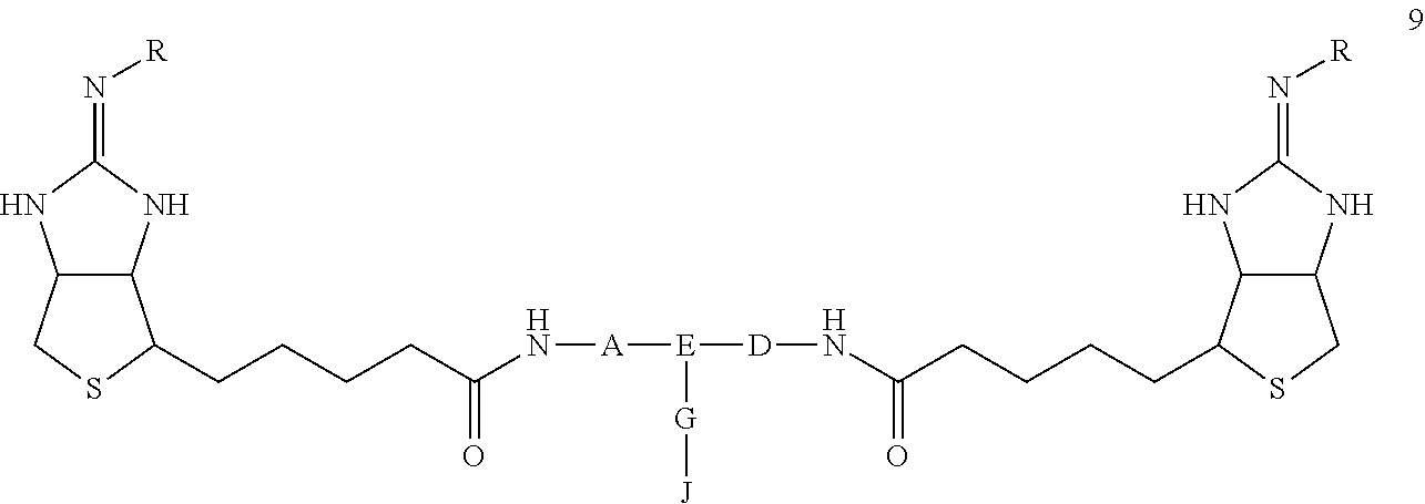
C12C(NC(=N[R])N1)C(CCCCC(N[A][E]([D]NC(CCCCC1C3C(NC(=N[R])N3)CS1)=O)[G][J])=O)SC2
